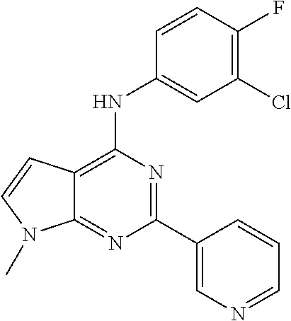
C12=NC(C3=CN=CC=C3)=NC(NC3=CC(Cl)=C(F)C=C3)=C1C=CN2C
